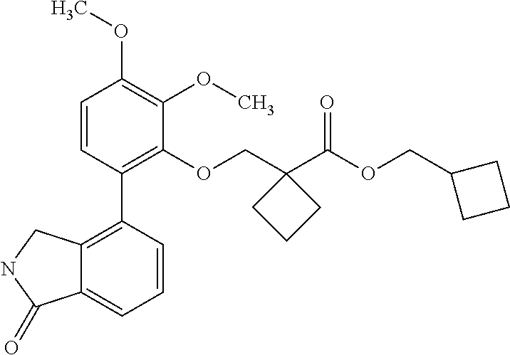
C1=CC(C2=C3C(=CC=C2)C(=O)NC3)=C(OCC2(C(OCC3CCC3)=O)CCC2)C(OC)=C1OC
